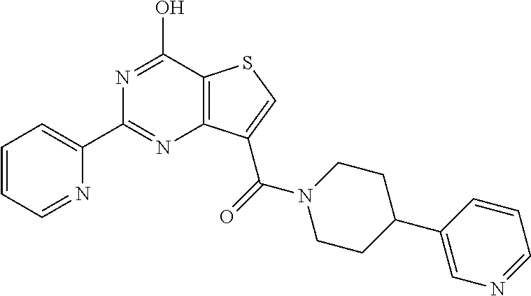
C1=CC=NC(C2=NC3=C(C(O)=N2)SC=C3C(N2CCC(C3=CN=CC=C3)CC2)=O)=C1
